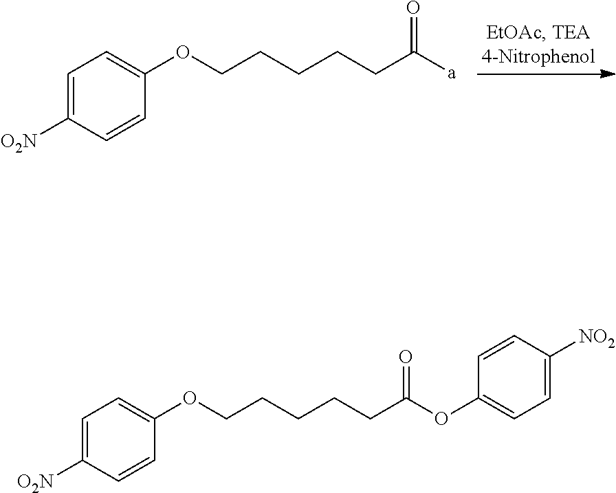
C1=C([O2N])C=CC(OCCCCCC([a])=O)=C1.C1=C([O2N])C=CC(OCCCCCC(OC2=CC=C([NO2])C=C2)=O)=C1
